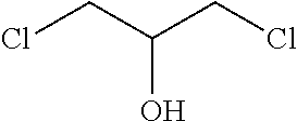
ClCC(CCl)O
